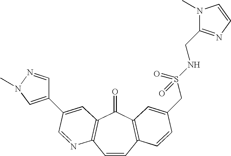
C1=CC2=C(C(=O)C3=C1N=CC(C1=CN(C)N=C1)=C3)C=C(CS(NCC1=NC=CN1C)(=O)=O)C=C2
